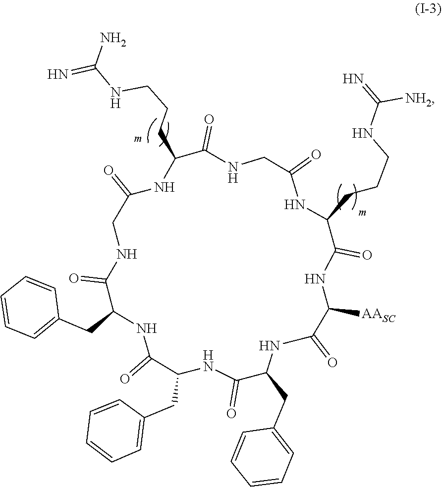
C1=CC=CC(CC2C(=O)NCC(=O)NC(CCCNC(=N)N)C(=O)NCC(=O)NC(CCCNC(=N)[NH2])C(=O)NC([AASC])C(=O)NC(CC3=CC=CC=C3)C(=O)NC(CC3=CC=CC=C3)C(=O)N2)=C1
